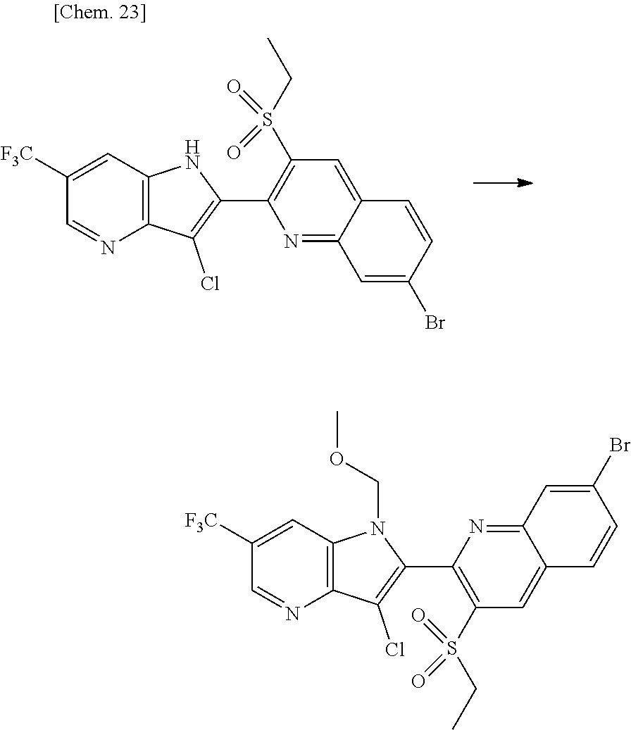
C1([F3C])=CC2=C(N=C1)C(Cl)=C(C1=C(S(CC)(=O)=O)C=C3C(=N1)C=C(Br)C=C3)N2.C1([F3C])=CC2=C(N=C1)C(Cl)=C(C1=C(S(CC)(=O)=O)C=C3C(=N1)C=C(Br)C=C3)N2COC
